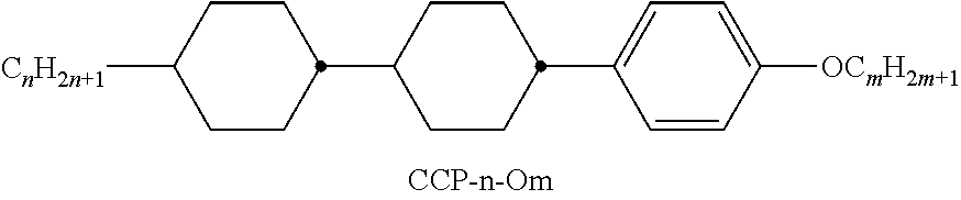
C1CC([CnH2n+1])CCC1C1CCC(C2=CC=C([OCmH2m+1])C=C2)CC1
